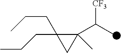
C(C1(CCC)C(C(C)[CF3])(C)C1)CC
